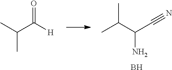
CC(C(C#N)N)C.B.CC(C([H])=O)C
